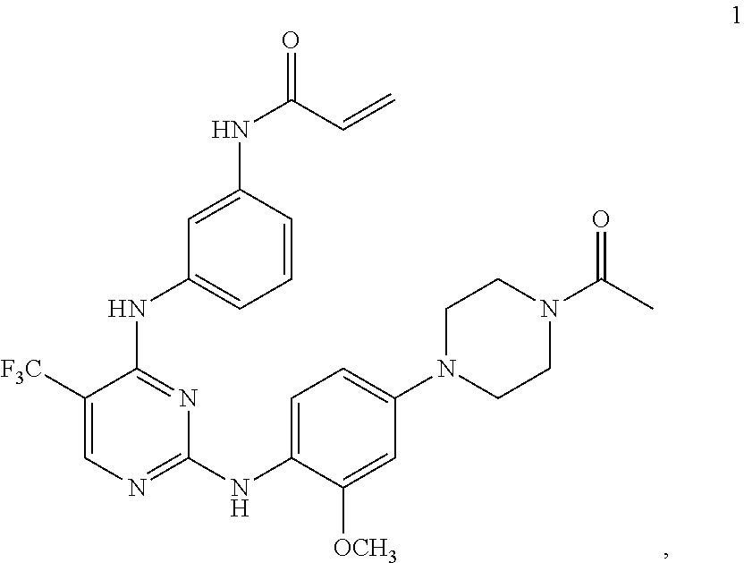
C1([F3C])=CN=C(NC2=CC=C(N3CCN(C(C)=O)CC3)C=C2[OCH3])N=C1NC1=CC=CC(NC(=O)C=C)=C1
